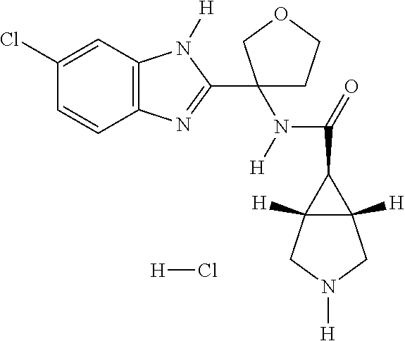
C1(Cl)=CC2=C(C=C1)N=C(C1(N([H])C(=O)C3C4([H])C3([H])CN([H])C4)CCOC1)N2[H].Cl[H]
